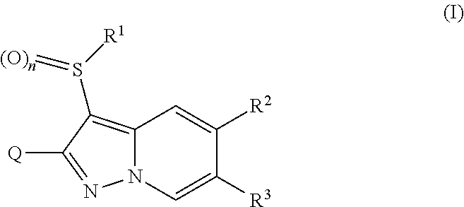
[Q]C1=NN2C(=C1S(=[(O)n])[R1])C=C([R2])C([R3])=C2
